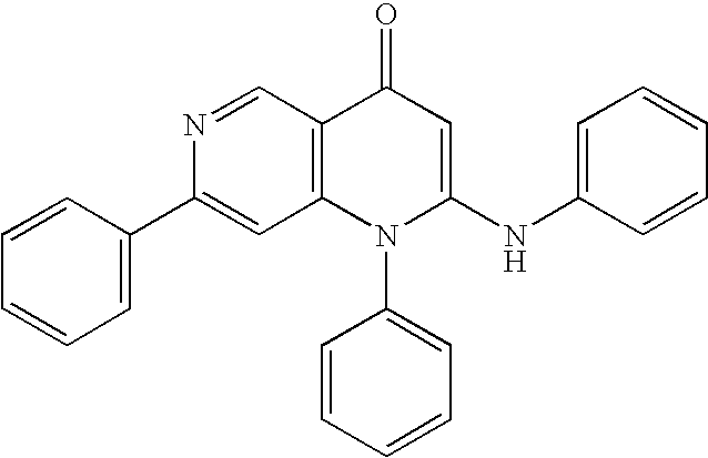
C1(C2=CC=CC=C2)=CC2=C(C=N1)C(=O)C=C(NC1=CC=CC=C1)N2C1=CC=CC=C1
